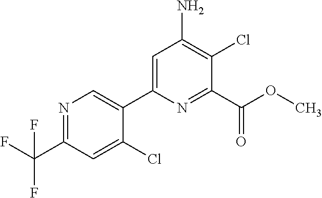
N1=C(C(F)(F)F)C=C(Cl)C(C2=CC(N)=C(Cl)C(C(OC)=O)=N2)=C1
